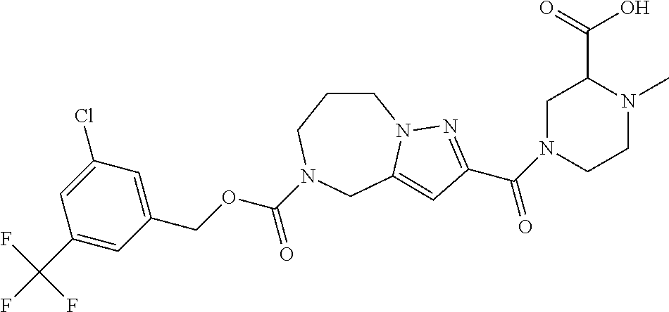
C1CCN(C(OCC2=CC(Cl)=CC(C(F)(F)F)=C2)=O)CC2=CC(C(N3CCN(C)C(C(=O)O)C3)=O)=NN12
